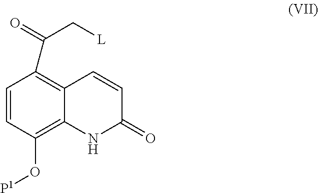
C1=CC(O[P1])=C2C(=C1C(C[L])=O)C=CC(=O)N2
